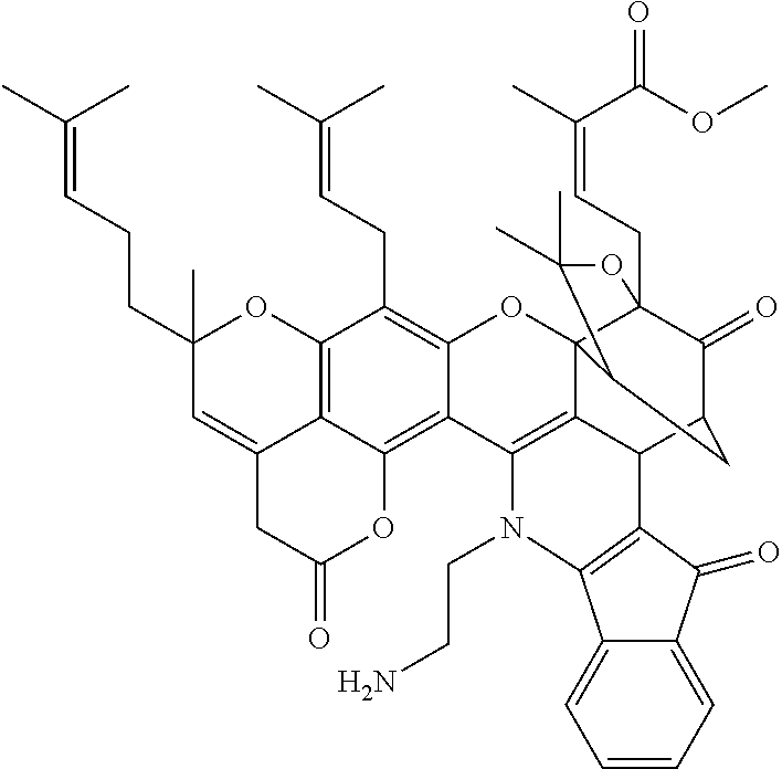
C12=C3C(=CC(CCC=C(C)C)(C)O1)CC(=O)OC3=C1C(=C2CC=C(C)C)OC23C4(CC=C(C)C(OC)=O)C(=O)C(CC2C(C)(C)O4)C2C3=C1N(CCN)C1=C2C(=O)C2=CC=CC=C12
